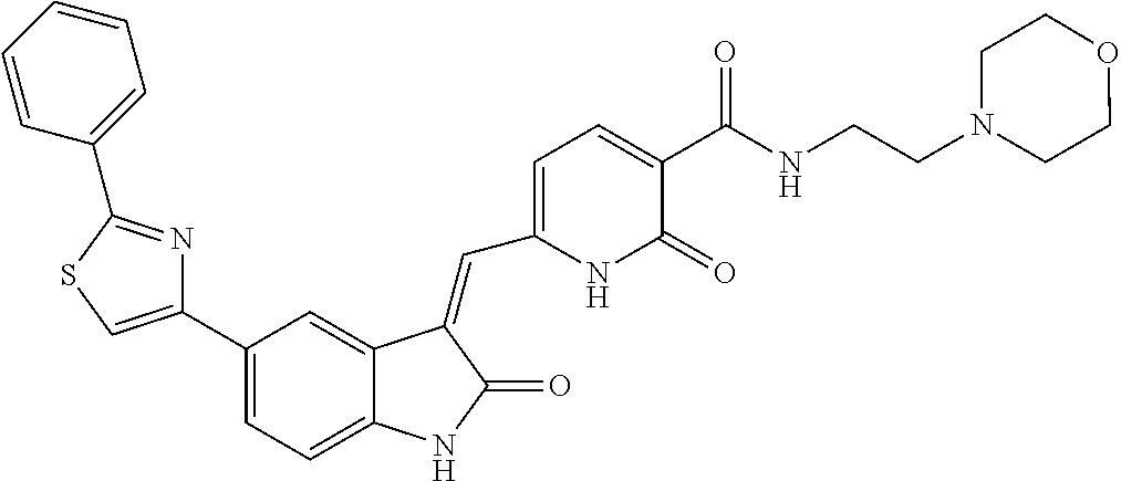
C1(C2=CSC(C3=CC=CC=C3)=N2)=CC=C2C(=C1)C(=CC1=CC=C(C(NCCN3CCOCC3)=O)C(=O)N1)C(=O)N2
